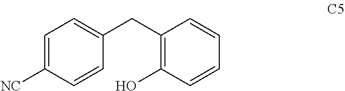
C(C1=C(O)C=CC=C1)C1=CC=C([NC])C=C1
